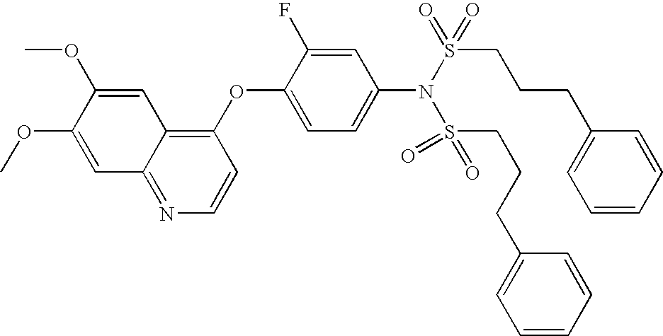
C1(OC2=CC=C(N(S(=O)(CCCC3=CC=CC=C3)=O)S(=O)(CCCC3=CC=CC=C3)=O)C=C2F)=C2C(=NC=C1)C=C(OC)C(OC)=C2
